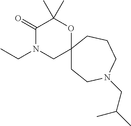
C1(=O)N(CC)CC2(OC1(C)C)CCN(CC(C)C)CCC2
